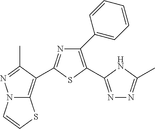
N1=C(C2=C3N(C=CS3)N=C2C)SC(C2=NN=C(C)N2)=C1C1=CC=CC=C1
